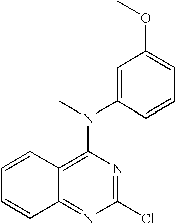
N(C1=C2C(=NC(Cl)=N1)C=CC=C2)(C)C1=CC(OC)=CC=C1
